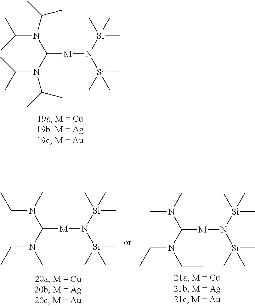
N(C(N(C(C)C)C(C)C)[M]N([Si](C)(C)C)[Si](C)(C)C)(C(C)C)C(C)C.N(C(N(C)C)[M]N([Si](C)(C)C)[Si](C)(C)C)(CC)CC.N(C(N(CC)C)[M]N([Si](C)(C)C)[Si](C)(C)C)(CC)C
